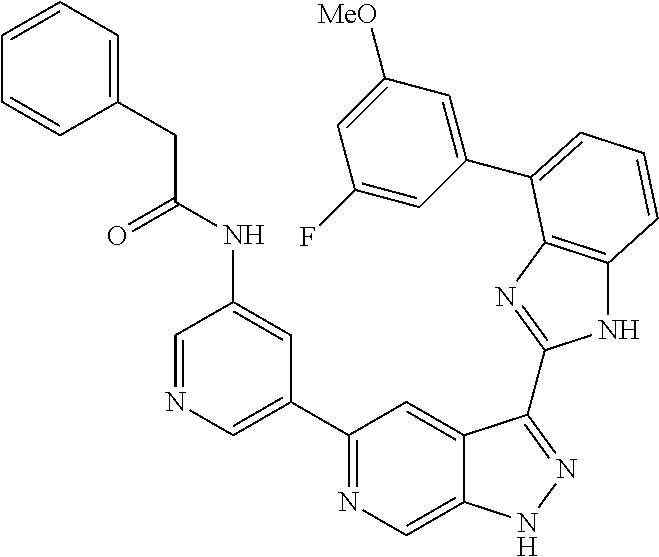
C1(C2=NC=C3C(=C2)C(C2=NC4=C(N2)C=CC=C4C2=CC([MeO])=CC(F)=C2)=NN3)=CN=CC(NC(CC2=CC=CC=C2)=O)=C1
